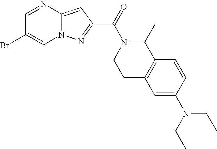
C1=NC2=CC(C(=O)N3CCC4=C(C3C)C=CC(N(CC)CC)=C4)=NN2C=C1Br
